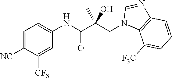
C1=C([NC])C([CF3])=CC(NC(C(CN2C3=C(N=C2)C=CC=C3[F3C])(O)C)=O)=C1
